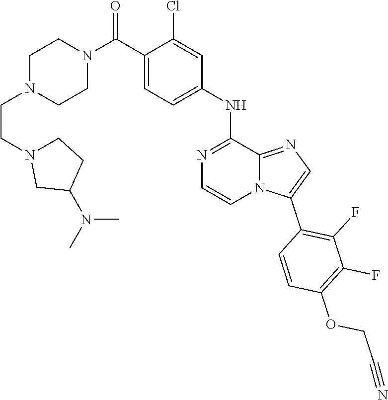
C1N(CCN2CCC(N(C)C)C2)CCN(C(C2=CC=C(NC3=NC=CN4C3=NC=C4C3=C(F)C(F)=C(OCC#N)C=C3)C=C2Cl)=O)C1
